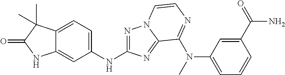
C12=CC(NC3=NN4C(=N3)C(N(C)C3=CC=CC(C(N)=O)=C3)=NC=C4)=CC=C1C(C)(C)C(=O)N2
